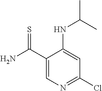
C1(C(N)=S)=CN=C(Cl)C=C1NC(C)C
